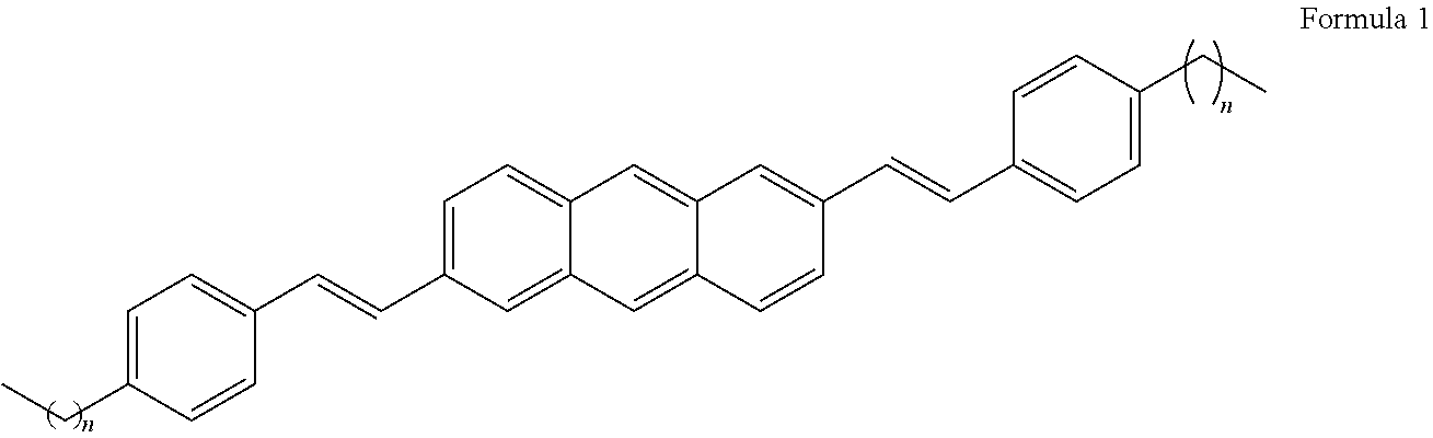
C1=C(C=CC2=CC=C(CC)C=C2)C=C2C(=C1)C=C1C(=C2)C=CC(C=CC2=CC=C(CC)C=C2)=C1
